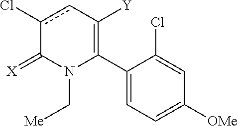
C1(C2=C([Y])cc(Cl)C(=[X])N2C[Me])=CC=C([OMe])C=C1Cl
